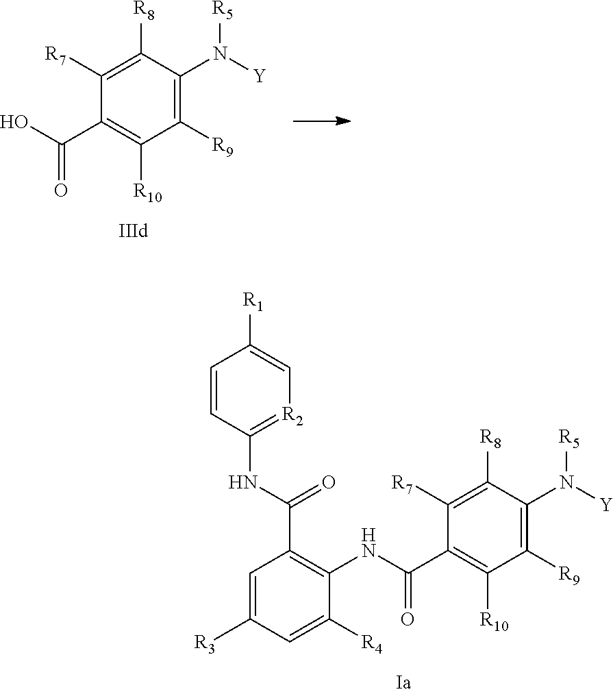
OC(=O)C1=C([R10])C([R9])=C(N([Y])[R5])C([R8])=C1[R7].[R2]1=C(NC(C2=C(NC(=O)C3=C([R10])C([R9])=C(N([Y])[R5])C([R8])=C3[R7])C([R4])=CC([R3])=C2)=O)C=CC([R1])=C1
